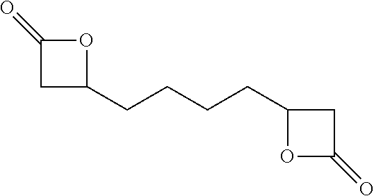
C1C(CCCCC2OC(=O)C2)OC1=O
